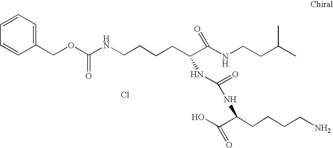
C1(COC(NCCCCC(C(NCCC(C)C)=O)NC(NC(CCCCN)C(O)=O)=O)=O)=CC=CC=C1.Cl
